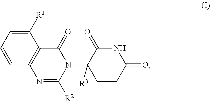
C1(=O)C(N2C(=O)C3=C(N=C2[R2])C=CC=C3[R1])([R3])CCC(=O)N1
